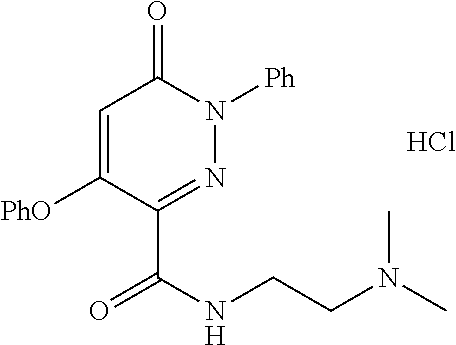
C(C1=NN([Ph])C(=O)C=C1[PhO])(NCCN(C)C)=O.Cl
